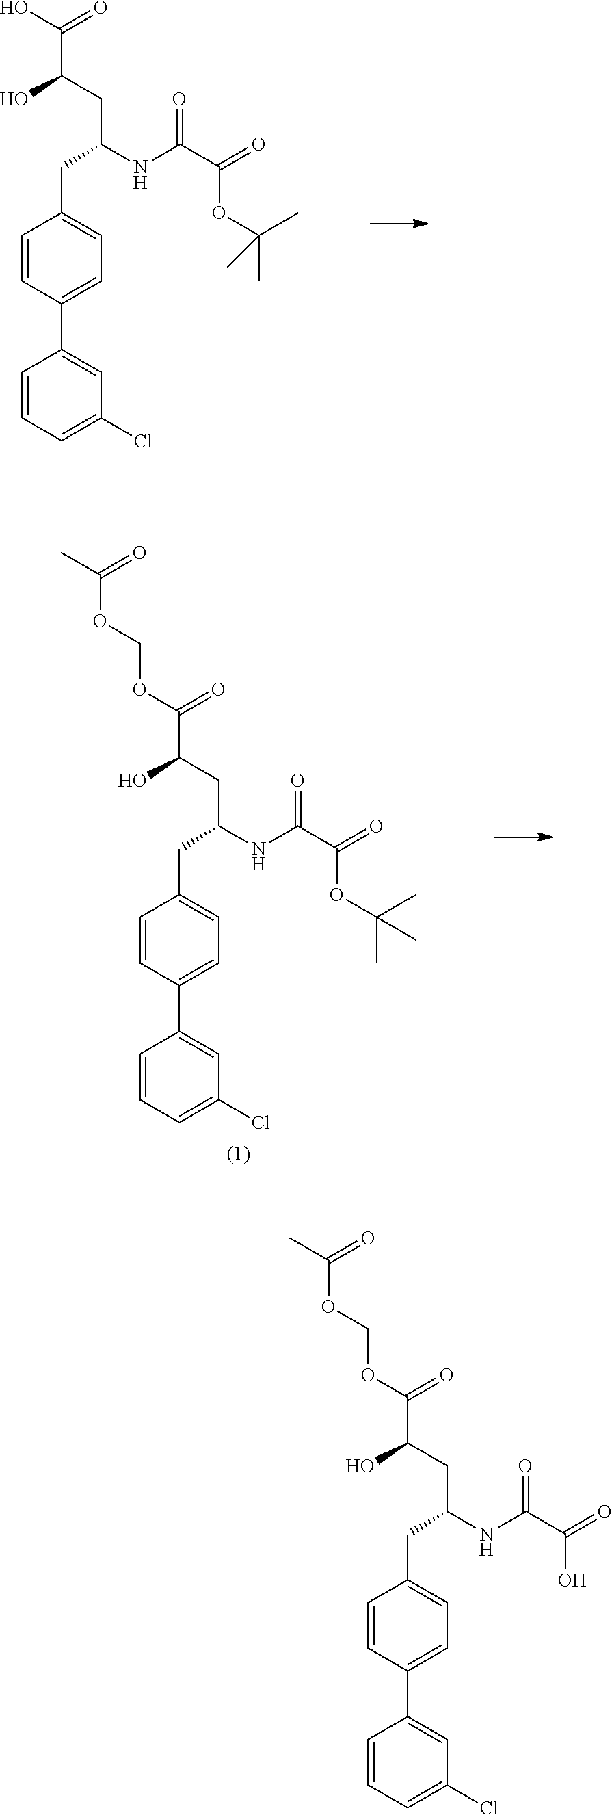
OC(C(NC(CC(O)C(OCOC(C)=O)=O)CC1=CC=C(C2=CC(Cl)=CC=C2)C=C1)=O)=O.CC(C)(OC(C(NC(CC(O)C(O)=O)CC1=CC=C(C2=CC(Cl)=CC=C2)C=C1)=O)=O)C.CC(C)(OC(C(NC(CC(O)C(OCOC(C)=O)=O)CC1=CC=C(C2=CC(Cl)=CC=C2)C=C1)=O)=O)C
